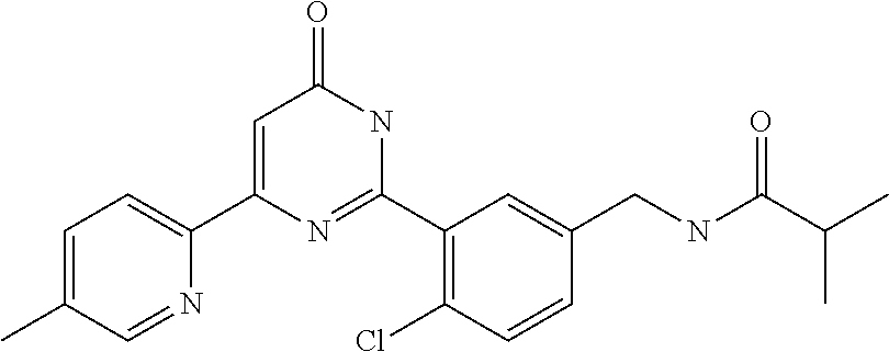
C1(C2=CC(=O)NC(C3=C(Cl)C=CC(CNC(C(C)C)=O)=C3)=N2)=CC=C(C)C=N1
